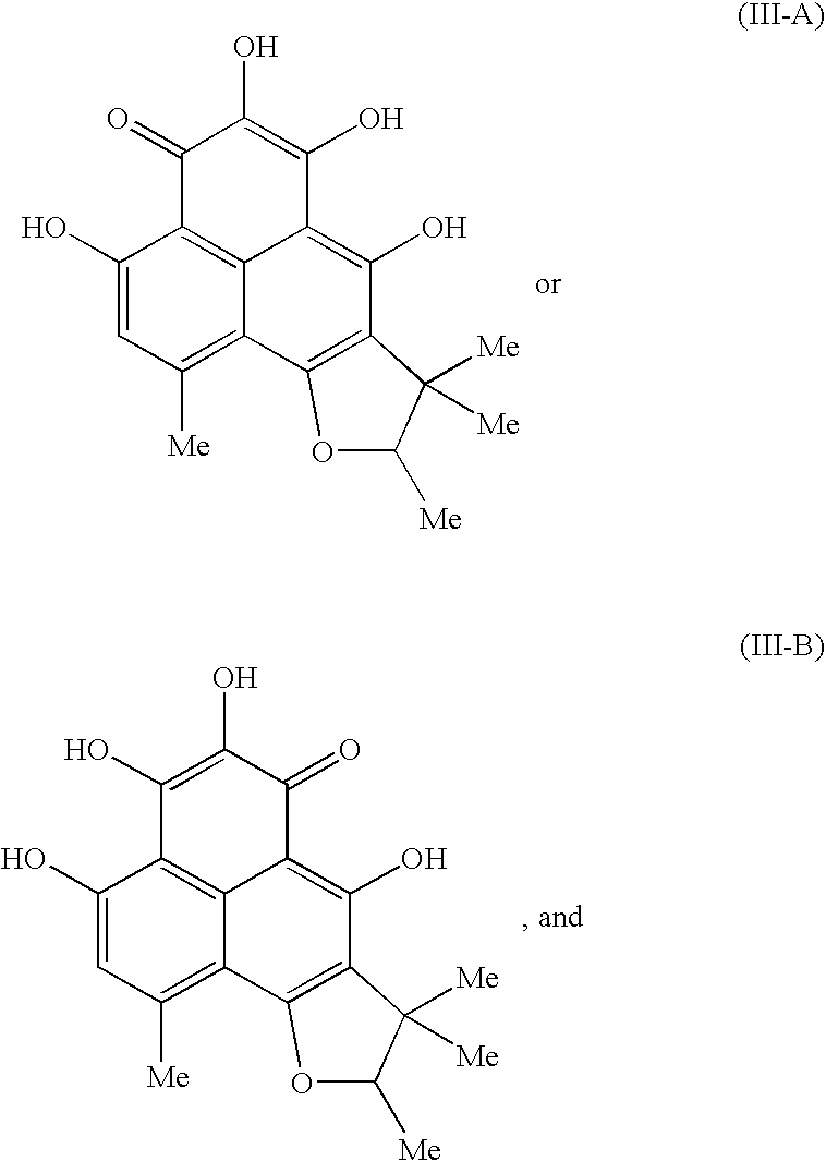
C1(O)=CC([Me])=C2C3=C1C(=O)C(O)=C(O)C3=C(O)C1=C2OC([Me])C1([Me])[Me].C1(O)=CC([Me])=C2C3=C1C(O)=C(O)C(=O)C3=C(O)C1=C2OC([Me])C1([Me])[Me]
